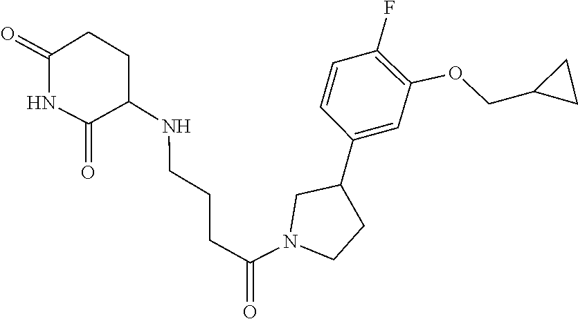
C(C1CC1)OC1=C(F)C=CC(C2CCN(C(CCCNC3C(=O)NC(=O)CC3)=O)C2)=C1
